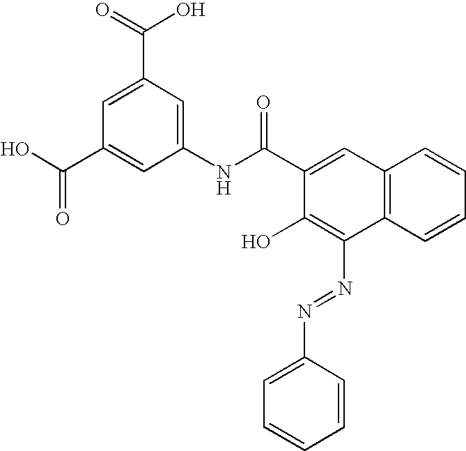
C1=C(C(=O)O)C=C(NC(C2=CC3=C(C(N=NC4=CC=CC=C4)=C2O)C=CC=C3)=O)C=C1C(O)=O
